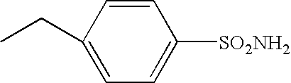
CCC1=CC=C([SO2NH2])C=C1
